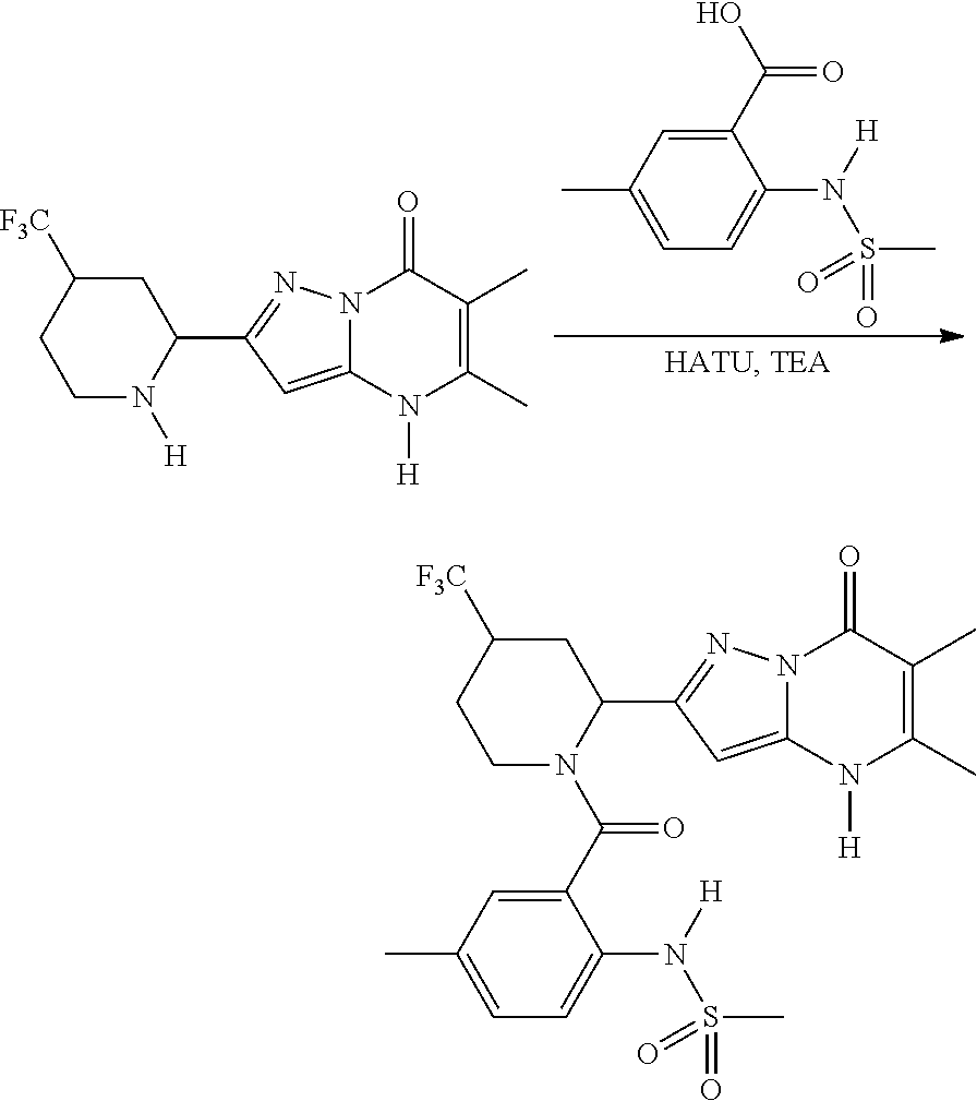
C1C([F3C])CCN([H])C1C1=NN2C(=C1)N([H])C(C)=C(C)C2=O.C1(C(O)=O)=CC(C)=CC=C1N([H])S(=O)(C)=O.C1C([F3C])CCN(C(C2=CC(C)=CC=C2N([H])S(=O)(C)=O)=O)C1C1=NN2C(=C1)N([H])C(C)=C(C)C2=O
